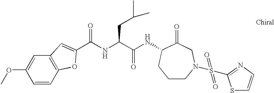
C1=CC2=C(C=C1OC)C=C(C(NC(C(NC1C(=O)CN(S(=O)(=O)C3=NC=CS3)CCC1)=O)CC(C)C)=O)O2
